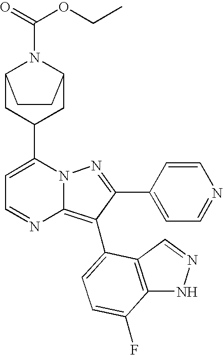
C1(C2CC3N(C(=O)OCC)C(C2)CC3)=CC=NC2=C(C3=CC=C(F)C4=C3C=NN4)C(C3=CC=NC=C3)=NN12
